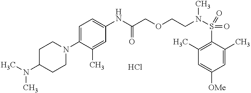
C1(NC(COCCN(S(=O)(=O)C2=C(C)C=C([OMe])C=C2C)C)=O)=CC=C(N2CCC(N(C)C)CC2)C(C)=C1.Cl
